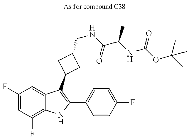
C1(F)=CC(F)=C2C(=C1)C(C1CC(CNC(C(NC(OC(C)(C)C)=O)C)=O)C1)=C(C1=CC=C(F)C=C1)N2
